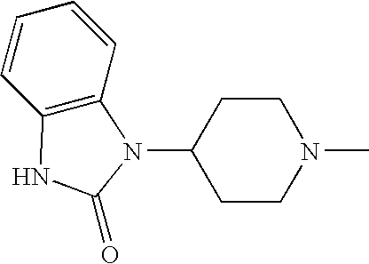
C1CN(C)CCC1N1C2=C(C=CC=C2)NC1=O
